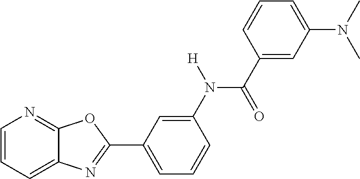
C1=CC=C2C(=N1)OC(C1=CC=CC(N([H])C(=O)C3=CC(N(C)C)=CC=C3)=C1)=N2
